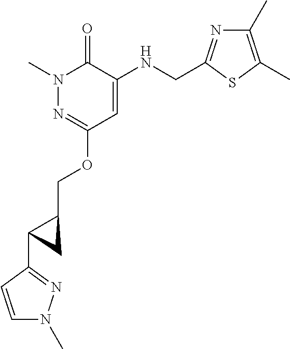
N1(C)N=C(OCC2C(C3=NN(C)C=C3)C2)C=C(NCC2=NC(C)=C(C)S2)C1=O
